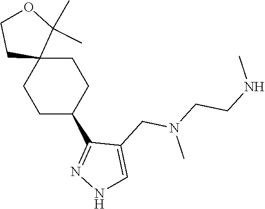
C1C(C2=NNC=C2CN(C)CCNC)CCC2(C1)C(C)(C)OCC2
